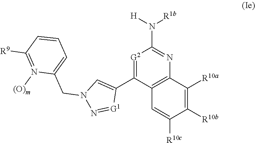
[G2]1=C(C2=CN(CC3=CC=CC([R9])=N3[(O)m])N=[G1]2)C2=C(N=C1N([H])[R1b])C([R10a])=C([R10b])C([R10c])=C2
